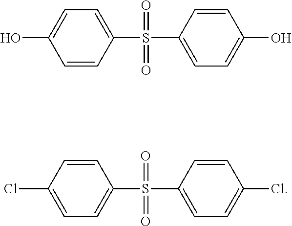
OC1=CC=C(S(=O)(=O)C2=CC=C(O)C=C2)C=C1.C1=CC(Cl)=CC=C1S(C1=CC=C(Cl)C=C1)(=O)=O
